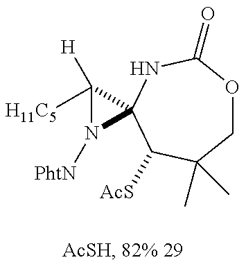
C1OC(=O)NC2(C([AcS])C1(C)C)C([H])([H11C5])N2[PhtN]
